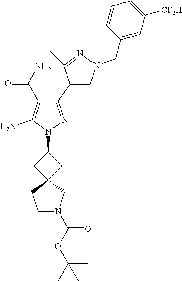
C1(C2=CN(CC3=CC([CF2H])=CC=C3)N=C2C)=NN(C2CC3(C2)CCN(C(OC(C)(C)C)=O)C3)C(N)=C1C(N)=O
